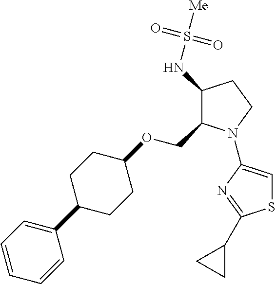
C1(NS([Me])(=O)=O)C(COC2CCC(C3=CC=CC=C3)CC2)N(C2=CSC(C3CC3)=N2)CC1
